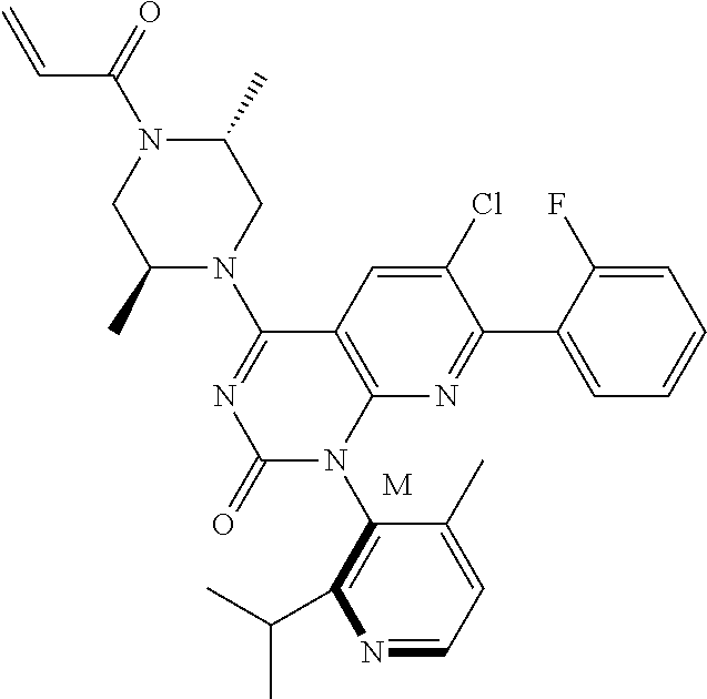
C1(Cl)=CC2=C(N=C1C1=CC=CC=C1F)N(C1=C(C(C)C)N=CC=C1C)C(=O)N=C2N1CC(C)N(C(=O)C=C)CC1C.[M]
